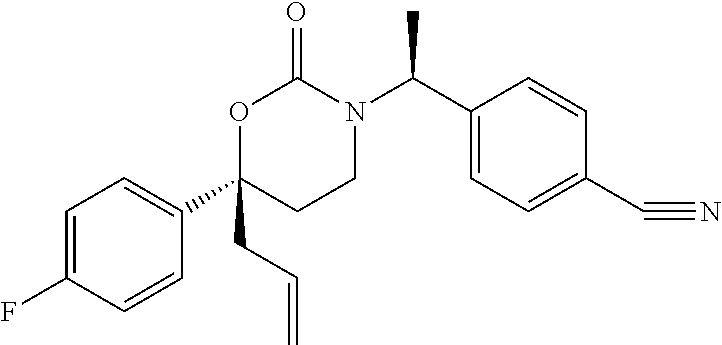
C1(C(N2C(=O)OC(CC=C)(C3=CC=C(F)C=C3)CC2)C)=CC=C(C#N)C=C1
